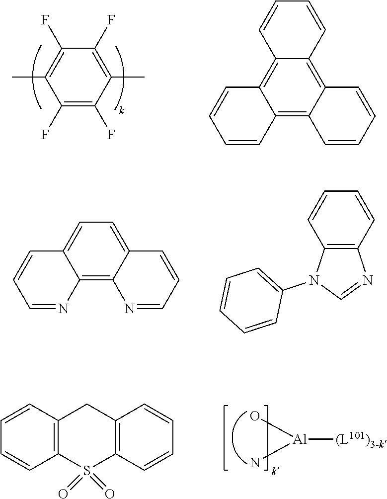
CC1=C(F)C(F)=C(C)C(F)=C1F.C12=C3C(=C4C(=C1C=CC=C2)C=CC=C4)C=CC=C3.C1=C2C(=C3C(=C1)C=CC=N3)N=CC=C2.C1=CC2=C(C=C1)N(C1=CC=CC=C1)C=N2.[(L101)3-k][Al](O)N.C1=CC2=C(C=C1)S(=O)(=O)C1=C(C2)C=CC=C1
